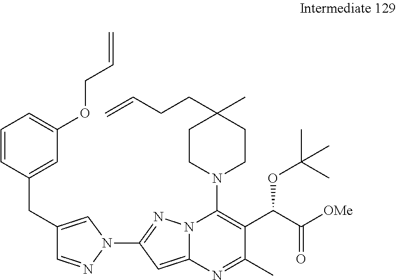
N1(C2=NN3C(=C2)N=C(C)C(C(C([OMe])=O)OC(C)(C)C)=C3N2CCC(CCC=C)(C)CC2)C=C(CC2=CC(OCC=C)=CC=C2)C=N1
